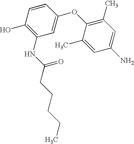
C1(O)=C(NC(=O)CCCCC)C=C(OC2=C(C)C=C(N)C=C2C)C=C1
